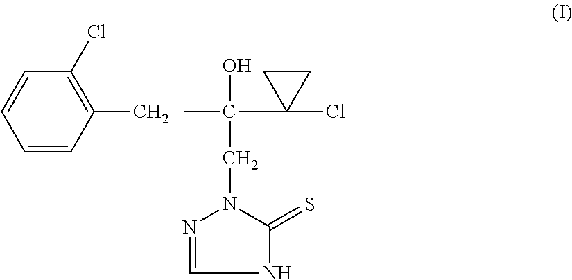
C1(C)=C(Cl)C=CC=C1.OC(CN1N=CNC1=S)(C1(Cl)CC1)C
